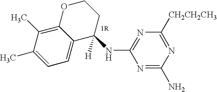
C1=C(C)C(C)=C2C(=C1)C([H])(NC1=NC([CH2CH2CH3])=NC(N)=N1)CCO2
